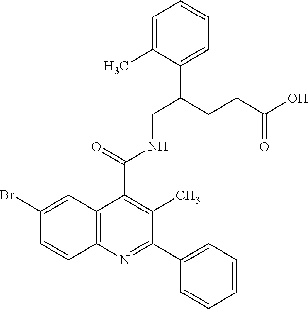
C1=CC2=C(C=C1Br)C(C(=O)NCC(CCC(O)=O)C1=CC=CC=C1C)=C(C)C(C1=CC=CC=C1)=N2
